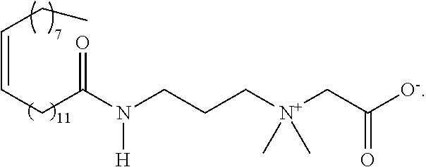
C(=CCC(=O)N(CCC[N+](CC([O-])=O)(C)C)[H])CC
